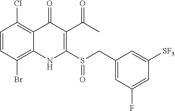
C1=CC(Br)=C2C(=C1Cl)C(=O)C(C(C)=O)=C(S(CC1=CC(F)=CC([SF5])=C1)=O)N2
